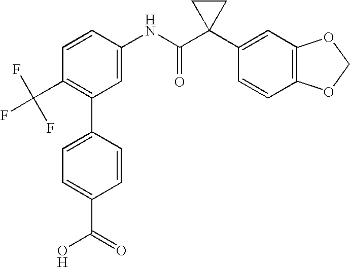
C1=CC(NC(C2(C3=CC4=C(C=C3)OCO4)CC2)=O)=CC(C2=CC=C(C(O)=O)C=C2)=C1C(F)(F)F
